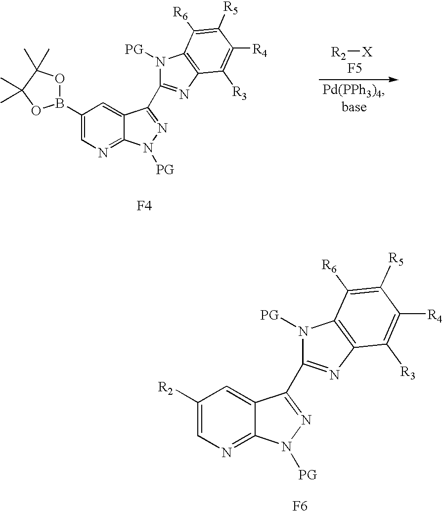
C1(B2OC(C)(C)C(C)(C)O2)=CN=C2C(=C1)C(C1=NC3=C(N1[PG])C([R6])=C([R5])C([R4])=C3[R3])=NN2[PG].[F4].[R2][X].[F5].C1([R2])=CN=C2C(=C1)C(C1=NC3=C(N1[PG])C([R6])=C([R5])C([R4])=C3[R3])=NN2[PG].[F6]
